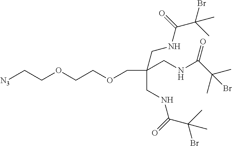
[N3]CCOCCOCC(CNC(C(C)(Br)C)=O)(CNC(C(C)(Br)C)=O)CNC(C(C)(C)Br)=O
